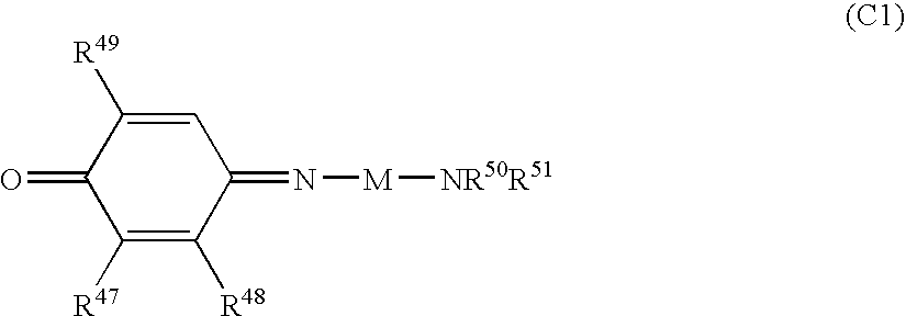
C1(=O)C([R47])=C([R48])C(=N[M][NR50R51])C=C1[R49]
